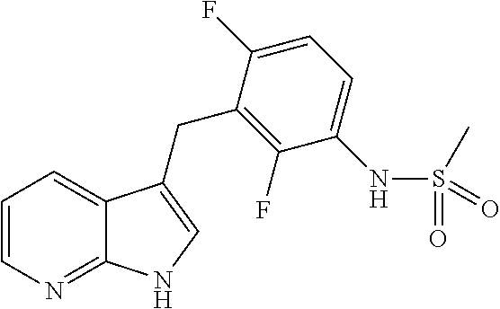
C1=CN=C2C(=C1)C(CC1=C(F)C(NS(C)(=O)=O)=CC=C1F)=CN2
